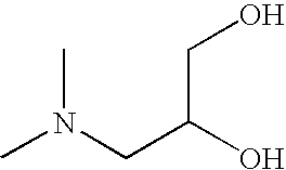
CN(CC(O)CO)C
